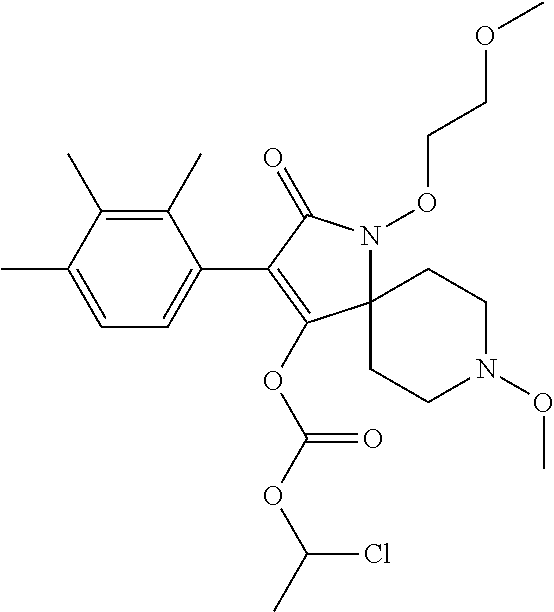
C1(C)=C(C)C(C)=CC=C1C1=C(OC(OC(C)Cl)=O)C2(N(OCCOC)C1=O)CCN(OC)CC2
